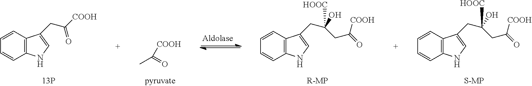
C12=C(C=CC=C1)C(CC([COOH])=O)=CN2.CC(=O)[COOH].C12=C(C=CC=C1)C(CC(CC(=O)[COOH])([HOOC])O)=CN2.C12=C(C=CC=C1)C(CC(CC(=O)[COOH])([HOOC])O)=CN2
